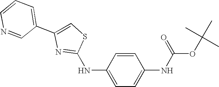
C1=CC(NC2=NC(C3=CC=CN=C3)=CS2)=CC=C1NC(OC(C)(C)C)=O
